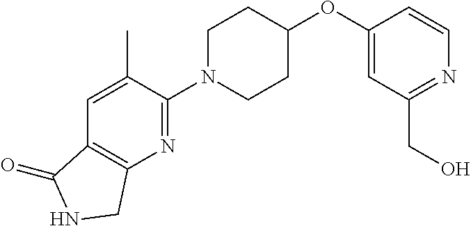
C1(OC2CCN(C3=NC4=C(C=C3C)C(=O)NC4)CC2)=CC(CO)=NC=C1
